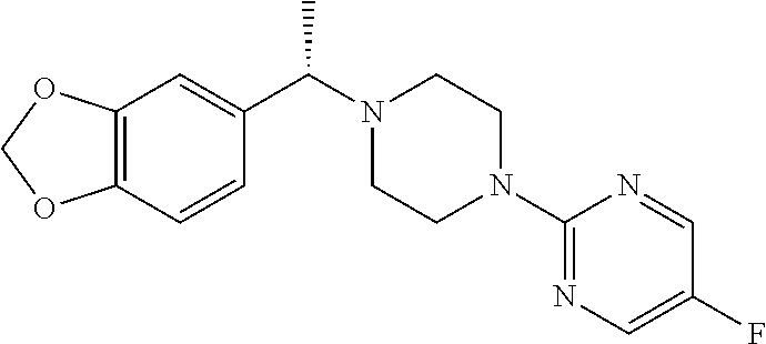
C12=C(C=CC(C(N3CCN(C4=NC=C(F)C=N4)CC3)C)=C1)OCO2
